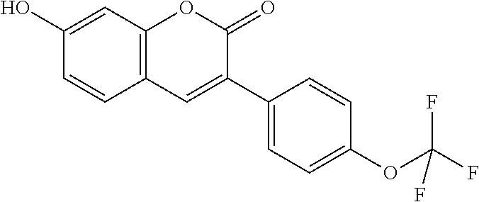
C1(O)=CC2=C(C=C1)C=C(C1=CC=C(OC(F)(F)F)C=C1)C(=O)O2
